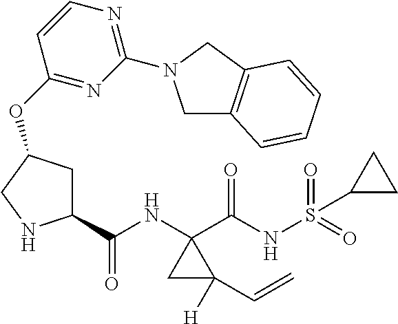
C1(C(NC2(C(NS(=O)(=O)C3CC3)=O)CC2([H])C=C)=O)CC(OC2=NC(N3CC4=C(C3)C=CC=C4)=NC=C2)CN1
